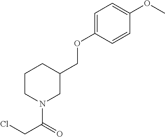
C1CN(C(=O)CCl)CC(COC2=CC=C(OC)C=C2)C1
